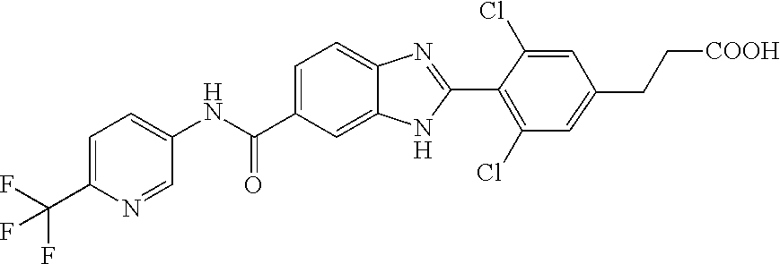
C1=C(C(F)(F)F)N=CC(NC(C2=CC=C3C(=C2)NC(C2=C(Cl)C=C(CC[COOH])C=C2Cl)=N3)=O)=C1
